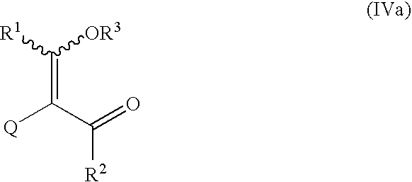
C(=C(C(=O)[R2])[Q])([OR3])[R1]
